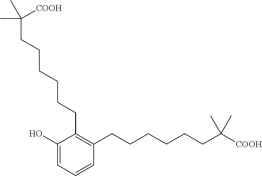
C1=CC=C(O)C(CCCCCCC(C)(C)[COOH])=C1CCCCCCC(C)(C)[COOH]
